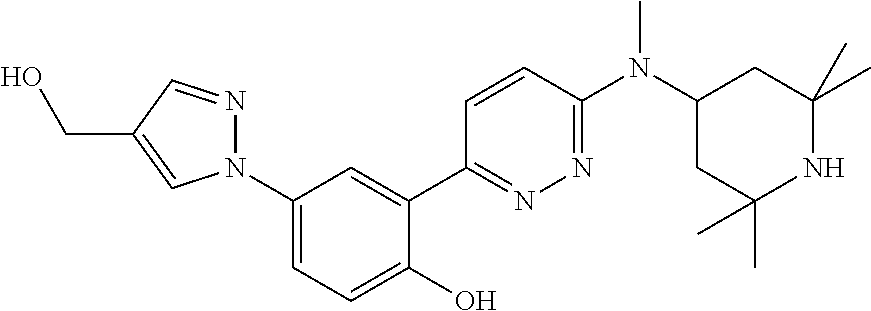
C1(N2N=CC(CO)=C2)=CC=C(O)C(C2=NN=C(N(C3CC(C)(C)NC(C)(C)C3)C)C=C2)=C1
